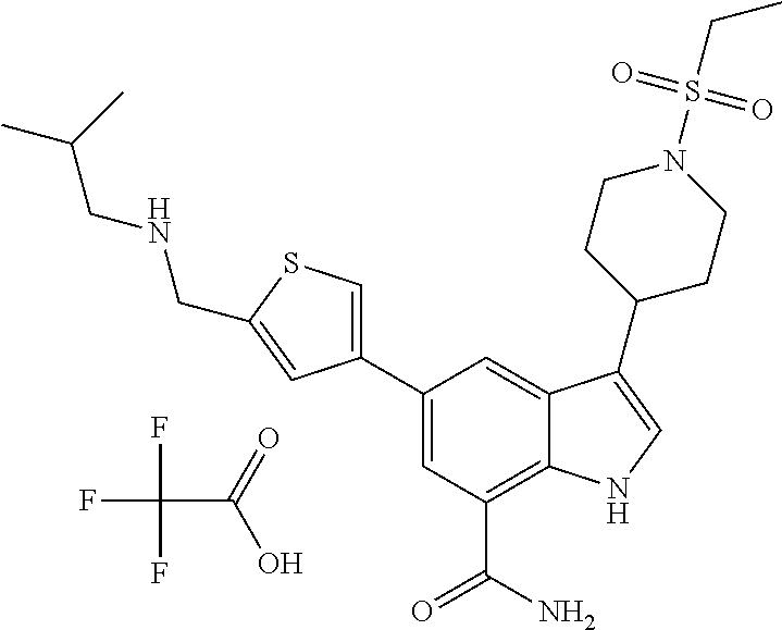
FC(F)(F)C(=O)O.C1=C(C2=CSC(CNCC(C)C)=C2)C=C2C(=C1C(N)=O)NC=C2C1CCN(S(CC)(=O)=O)CC1
